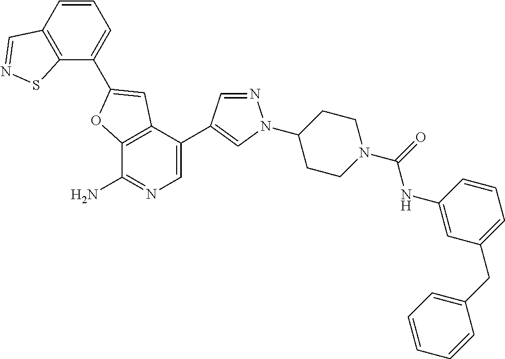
C12=C(C(C3=CN(C4CCN(C(NC5=CC(CC6=CC=CC=C6)=CC=C5)=O)CC4)N=C3)=CN=C1N)C=C(C1=CC=CC3=C1SN=C3)O2
